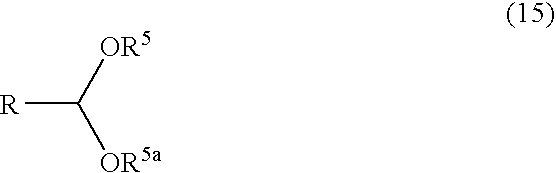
[OR5]C([OR5a])[R]
